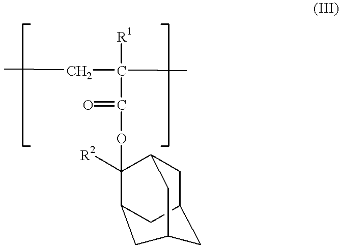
C1(OC(C([R1])(CC)C)=O)([R2])C2CC3CC1CC(C2)C3
